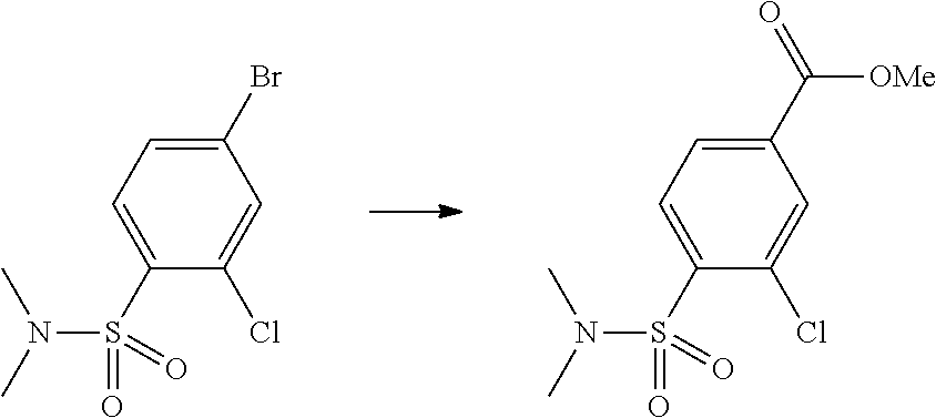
BrC1=CC=C(S(N(C)C)(=O)=O)C(Cl)=C1.[OMe]C(C1=CC=C(S(N(C)C)(=O)=O)C(Cl)=C1)=O
